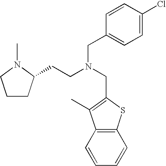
C1CC(CCN(CC2=C(C)C3=C(S2)C=CC=C3)CC2=CC=C(Cl)C=C2)N(C)C1
